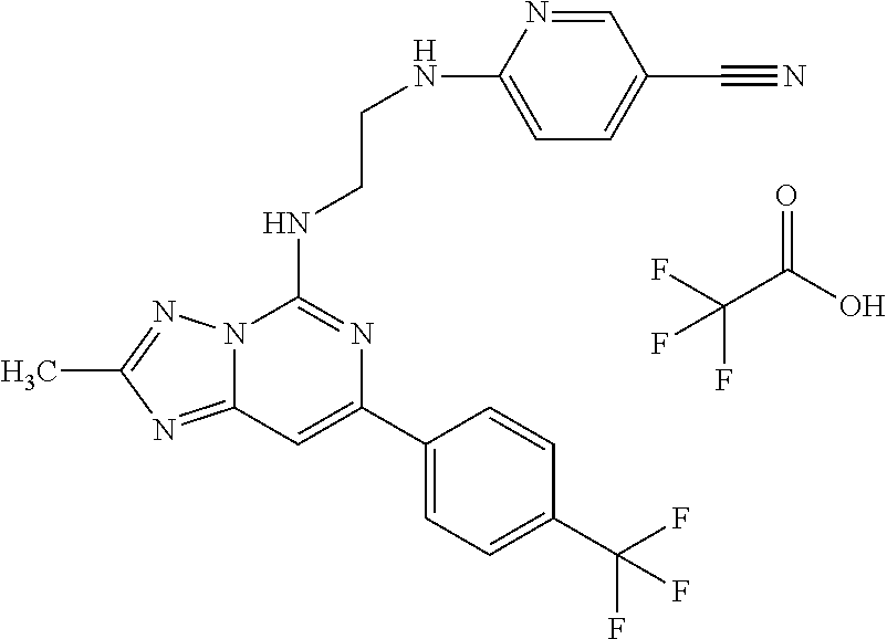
C12=NC(C)=NN1C(NCCNC1=CC=C(C#N)C=N1)=NC(C1=CC=C(C(F)(F)F)C=C1)=C2.C(C(O)=O)(F)(F)F
